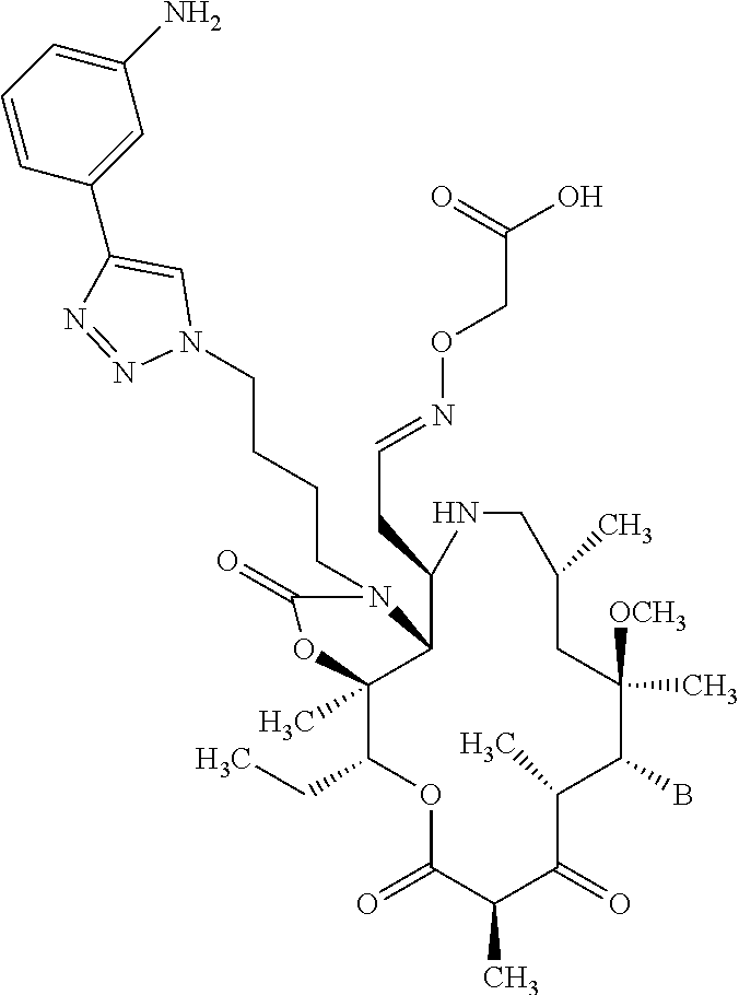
O1C(=O)C(C)C(=O)C(C)C(B)C([OCH3])(C)CC(C)CNC(CC=NOCC(O)=O)C2C(C)(C1CC)OC(=O)N2CCCCN1C=C(C2=CC(N)=CC=C2)N=N1
